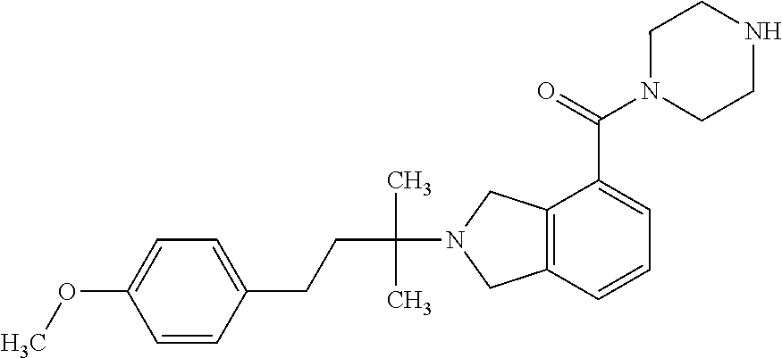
C1=C(CCC(N2CC3=C(C2)C(C(N2CCNCC2)=O)=CC=C3)(C)C)C=CC(OC)=C1
